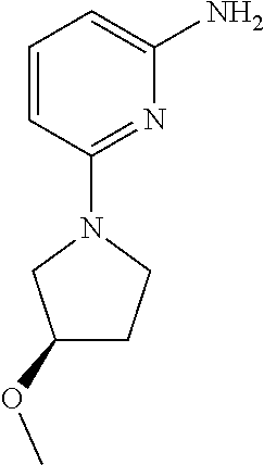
C1=CC(N2CC(OC)CC2)=NC(N)=C1
